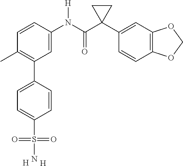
C1(S(N)(=O)=O)=CC=C(C2=C(C)C=CC(N(C(C3(C4=CC5=C(C=C4)OCO5)CC3)=O)[H])=C2)C=C1.[H].[H]
